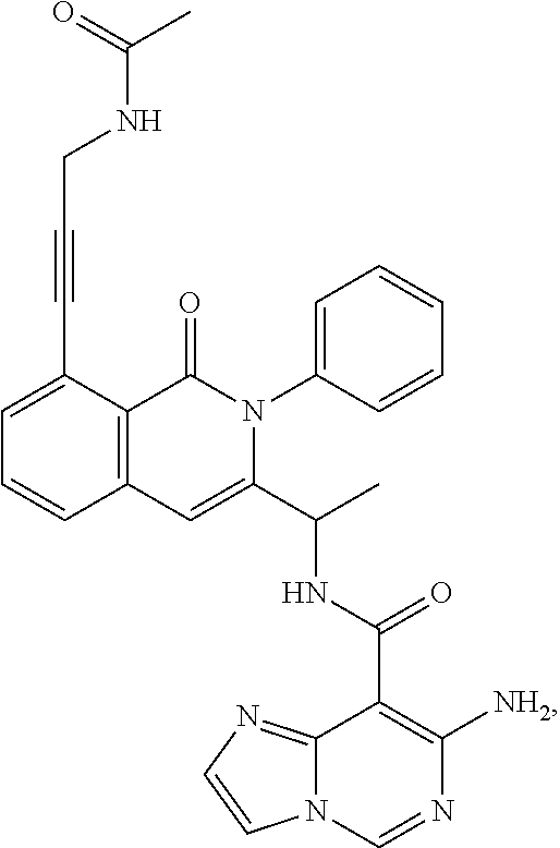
C1=C(C#CCNC(C)=O)C2=C(C=C1)C=C(C(C)NC(=O)C1=C([NH2])N=CN3C1=NC=C3)N(C1=CC=CC=C1)C2=O
